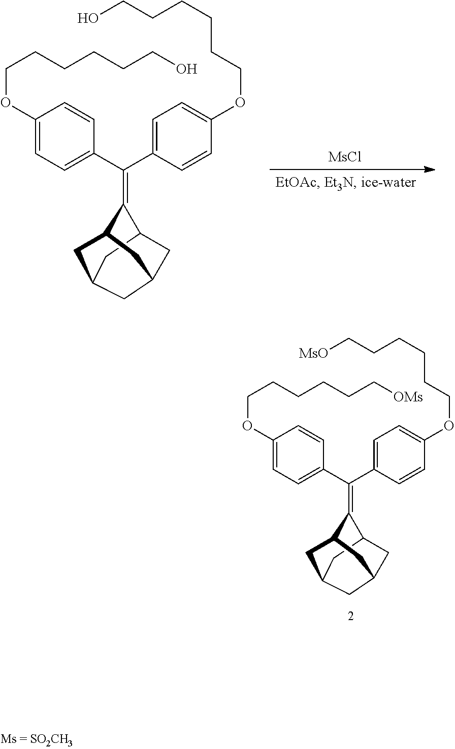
[MsCl].C1=C(OCCCCCCO)C=CC(C(C2=CC=C(OCCCCCCO)C=C2)=C2C3CC4CC(CC2C4)C3)=C1.C1=C(OCCCCCC[OMs])C=CC(C(C2=CC=C(OCCCCCC[MsO])C=C2)=C2C3CC4CC(CC2C4)C3)=C1
